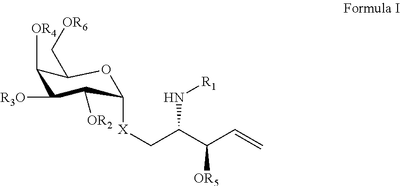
C1([OR4])C([R3O])C([OR2])C([X]CC(C(C=C)[OR5])N[R1])OC1C[OR6]
